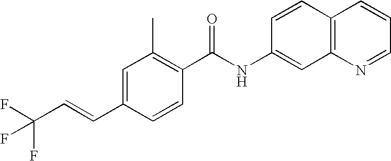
C1=C(C=CC(F)(F)F)C=CC(C(NC2=CC3=C(C=C2)C=CC=N3)=O)=C1C
